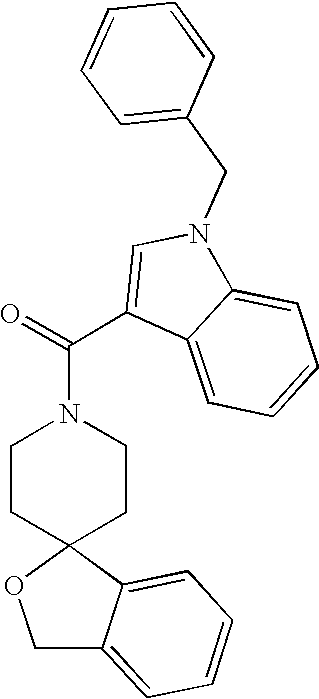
C1C2=CC=CC=C2C2(O1)CCN(C(C1=CN(CC3=CC=CC=C3)C3=CC=CC=C13)=O)CC2
